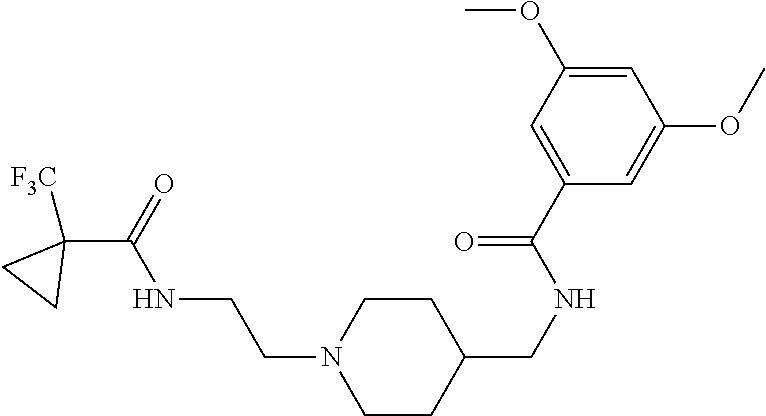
C1(C(=O)NCCN2CCC(CNC(C3=CC(OC)=CC(OC)=C3)=O)CC2)([F3C])CC1
